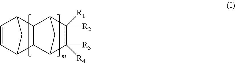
C1=CC2C3C(C1C2)C1c([R1])([R2])c([R3])([R4])C3C1
